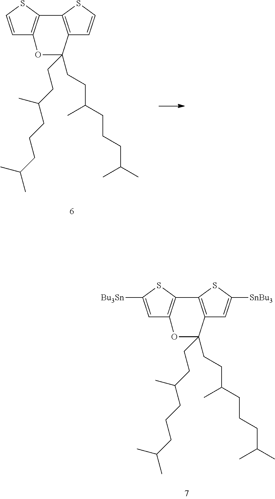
C1=C([Bu3Sn])SC2=C1OC(CCC(CCCC(C)C)C)(CCC(CCCC(C)C)C)C1=C2SC([SnBu3])=C1.C1=CSC2=C1OC(CCC(CCCC(C)C)C)(CCC(CCCC(C)C)C)C1=C2SC=C1
